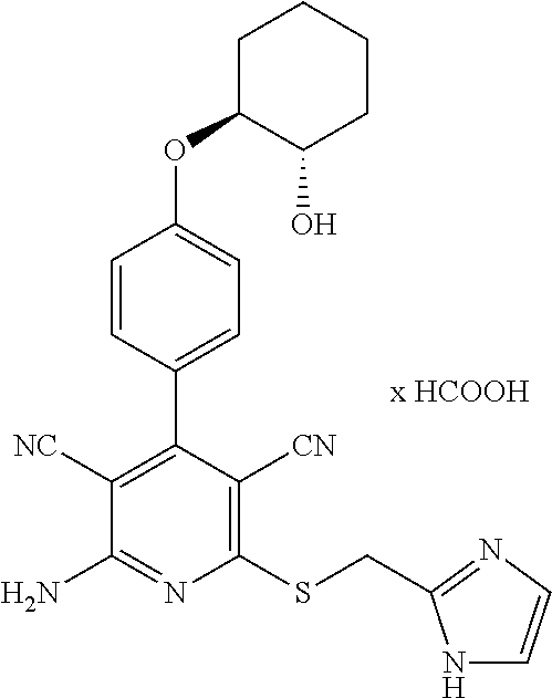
C1(SCC2=NC=CN2)=C([CN])C(C2=CC=C(OC3C(O)CCCC3)C=C2)=C([NC])C(N)=N1
